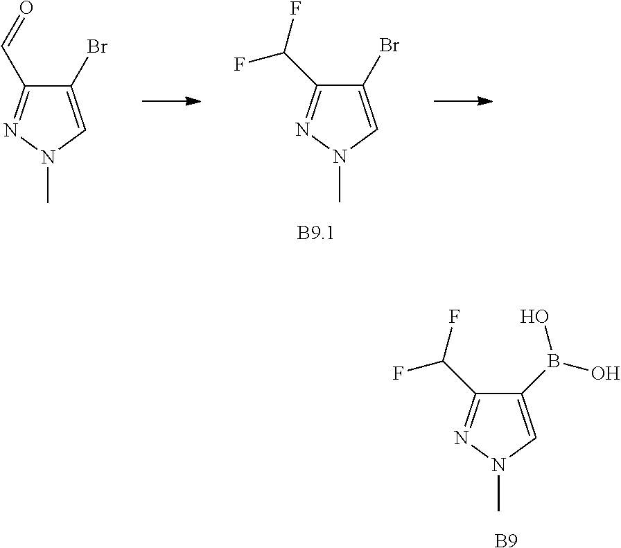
C1(B(O)O)=CN(C)N=C1C(F)F.[B9].C1(Br)=CN(C)N=C1C(F)F.C1(Br)=CN(C)N=C1C=O
